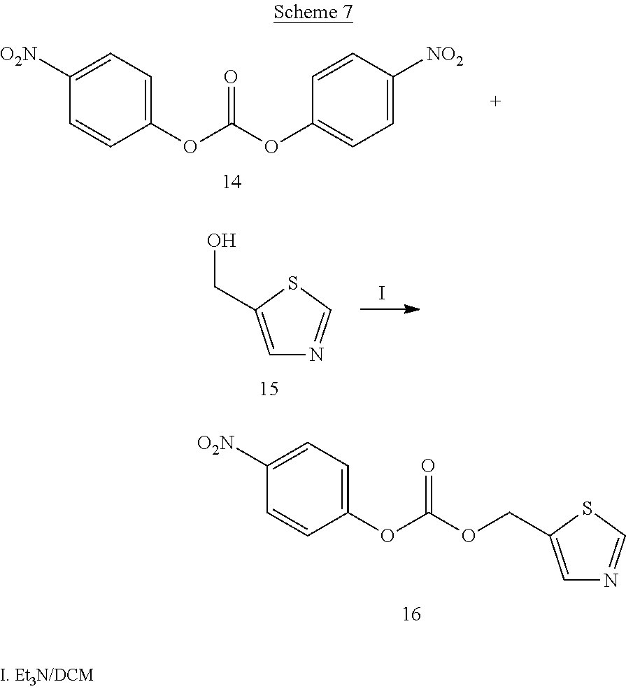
C1(OC(OC2=CC=C([NO2])C=C2)=O)=CC=C([O2N])C=C1.C1=C(CO)SC=N1.I.C1(OC(OCC2=CN=CS2)=O)=CC=C([O2N])C=C1
